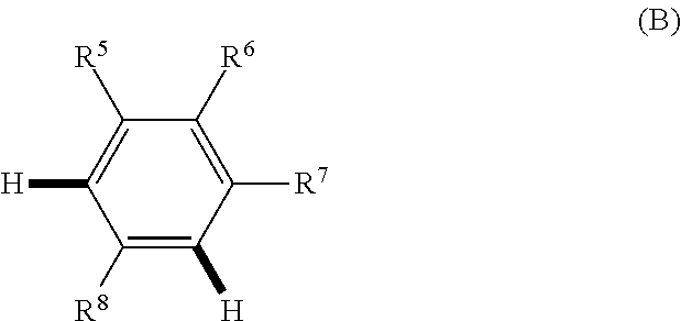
C1([R8])=C([H])C([R7])=C([R6])C([R5])=C1[H]
